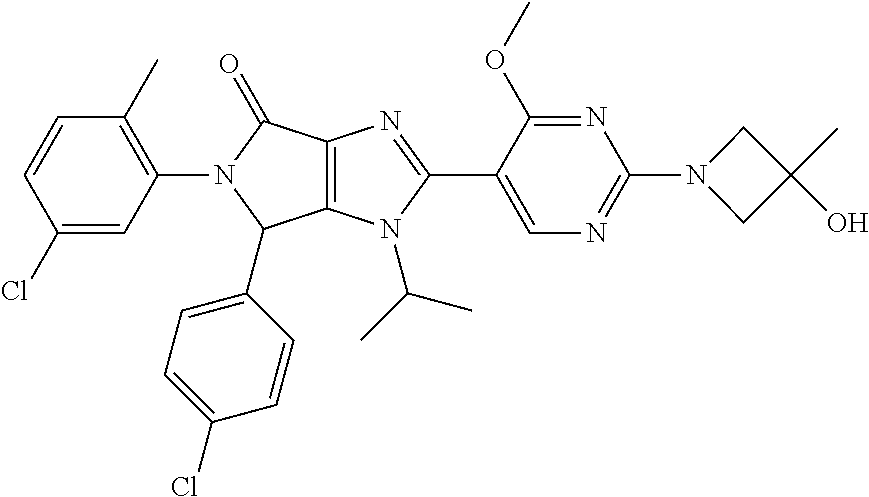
C12=C(N(C(C)C)C(C3=CN=C(N4CC(C)(O)C4)N=C3OC)=N1)C(C1=CC=C(Cl)C=C1)N(C1=C(C)C=CC(Cl)=C1)C2=O
